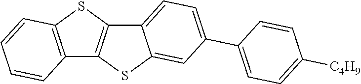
C12=C(SC3=C1SC1=CC(C4=CC=C([C4H9])C=C4)=CC=C31)C=CC=C2
